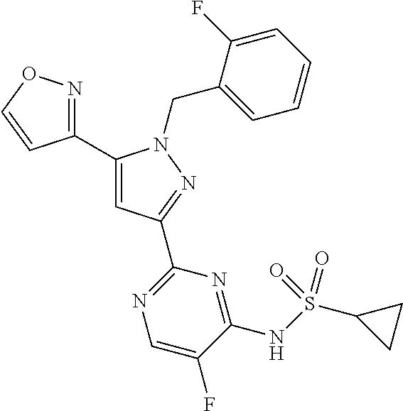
C1(C2=NOC=C2)=CC(C2=NC=C(F)C(NS(C3CC3)(=O)=O)=N2)=NN1CC1=CC=CC=C1F
